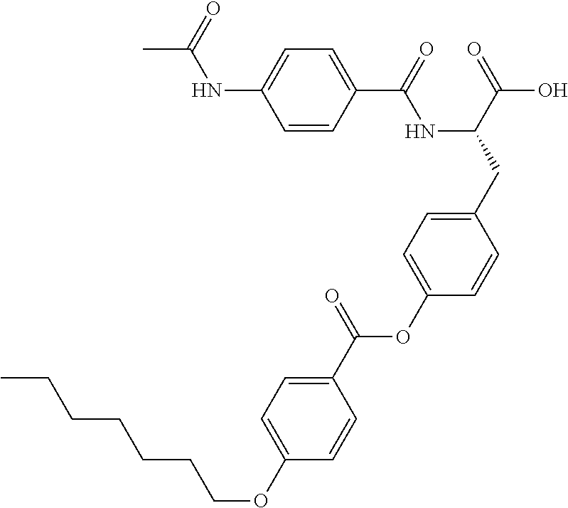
C1=CC(C(=O)NC(CC2=CC=C(OC(C3=CC=C(OCCCCCCC)C=C3)=O)C=C2)C(=O)O)=CC=C1NC(C)=O
